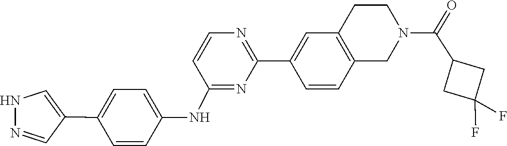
C1(C2=NC=CC(NC3=CC=C(C4=CNN=C4)C=C3)=N2)=CC2=C(CN(C(C3CC(F)(F)C3)=O)CC2)C=C1
